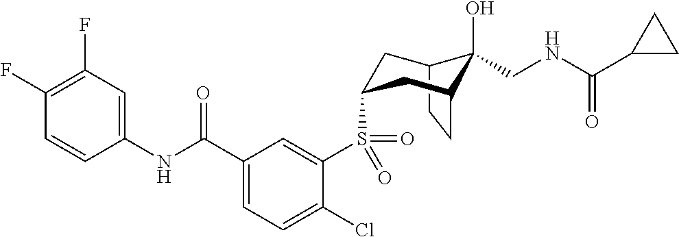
C1(F)=C(F)C=C(NC(C2=CC=C(Cl)C(S(=O)(=O)C3CC4C(O)(CNC(C5CC5)=O)C(CC4)C3)=C2)=O)C=C1
